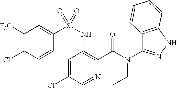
C1([F3C])=C(Cl)C=CC(S(NC2=C(C(N(C3=NNC4=C3C=CC=C4)CC)=O)N=CC(Cl)=C2)(=O)=O)=C1
